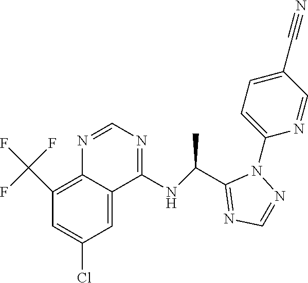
N1=CN=C(NC(C2=NC=NN2C2=CC=C(C#N)C=N2)C)C2=CC(Cl)=CC(C(F)(F)F)=C12
